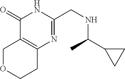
O1CCC2=C(C1)C(=O)NC(CNC(C1CC1)C)=N2
